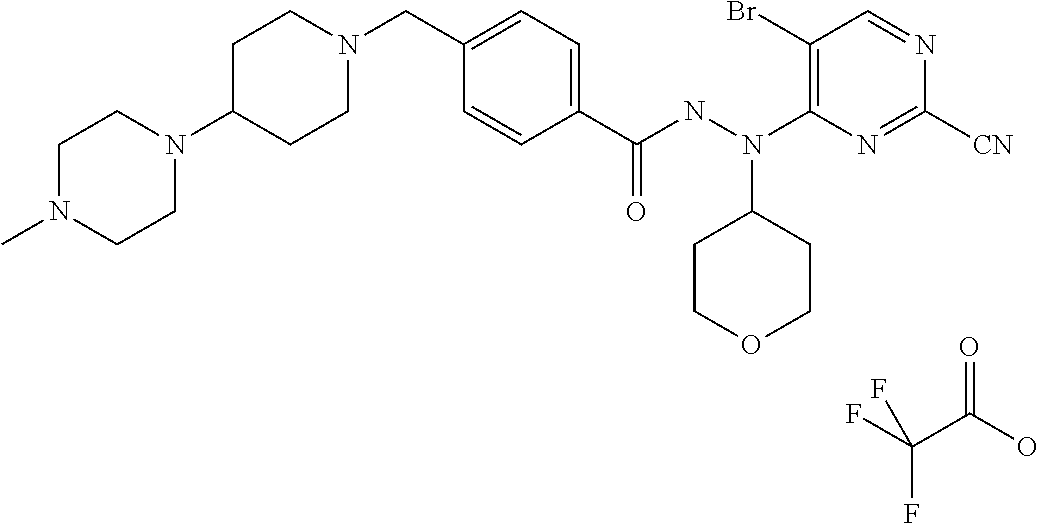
FC(C(O)=O)(F)F.N1(C2CCN(CC3=CC=C(C(NN(C4=C(Br)C=NC([CN])=N4)C4CCOCC4)=O)C=C3)CC2)CCN(C)CC1
